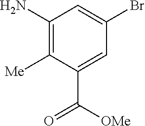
C1(N)=C([Me])C(C([OMe])=O)=CC(Br)=C1
